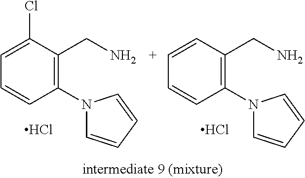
C1(Cl)=CC=CC(N2C=CC=C2)=C1CN.C1=[C+]C=CC(N2C=CC=C2)=C1CN.Cl.Cl
